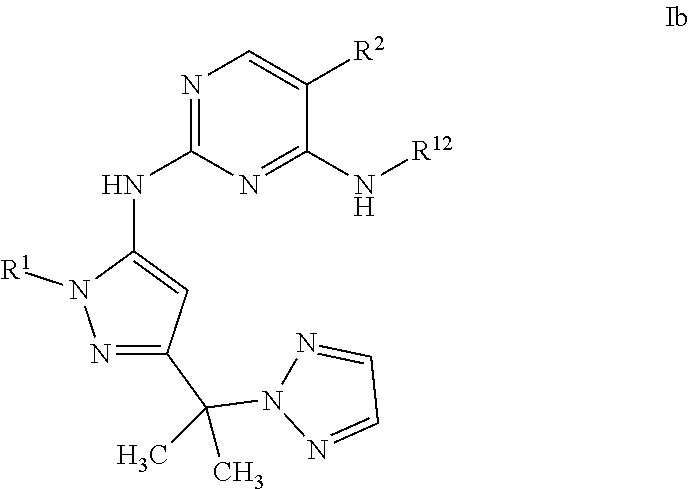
C1=C([R2])C(N[R12])=NC(NC2=CC(C(C)(N3N=CC=N3)C)=NN2[R1])=N1
